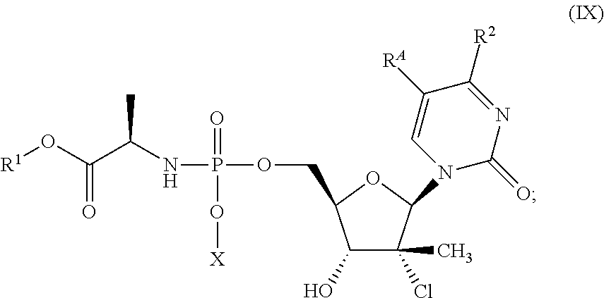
C1(O)C(Cl)(C)C(N2C(=O)N=C([R2])C([RA])=C2)OC1COP(NC(C(O[R1])=O)C)(=O)O[X]
